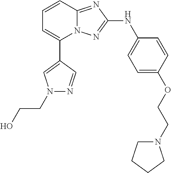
C1=CC2=NC(NC3=CC=C(OCCN4CCCC4)C=C3)=NN2C(C2=CN(CCO)N=C2)=C1
